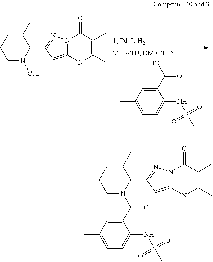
C1=C(C)C=C(C(O)=O)C(NS(C)(=O)=O)=C1.N12C(=CC(C3C(C)CCCN3[Cbz])=N1)NC(C)=C(C)C2=O.C1N(C(C2=CC(C)=CC=C2NS(C)(=O)=O)=O)C(C2=NN3C(=C2)NC(C)=C(C)C3=O)C(C)CC1
